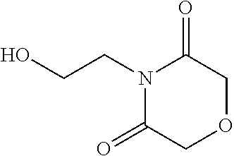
N1(CCO)C(=O)COCC1=O
